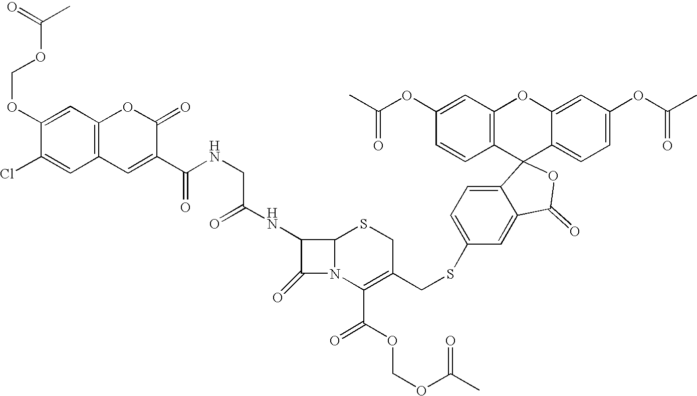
C(OC1=CC2=C(C=C1Cl)C=C(C(=O)NCC(=O)NC1C3N(C1=O)C(C(=O)OCOC(=O)C)=C(CSC1=CC=C4C(=C1)C(=O)OC41C4=C(C=C(OC(=O)C)C=C4)OC4=CC(OC(=O)C)=CC=C14)CS3)C(=O)O2)OC(C)=O
